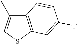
C12=C(SC=C1C)C=C(F)C=C2
